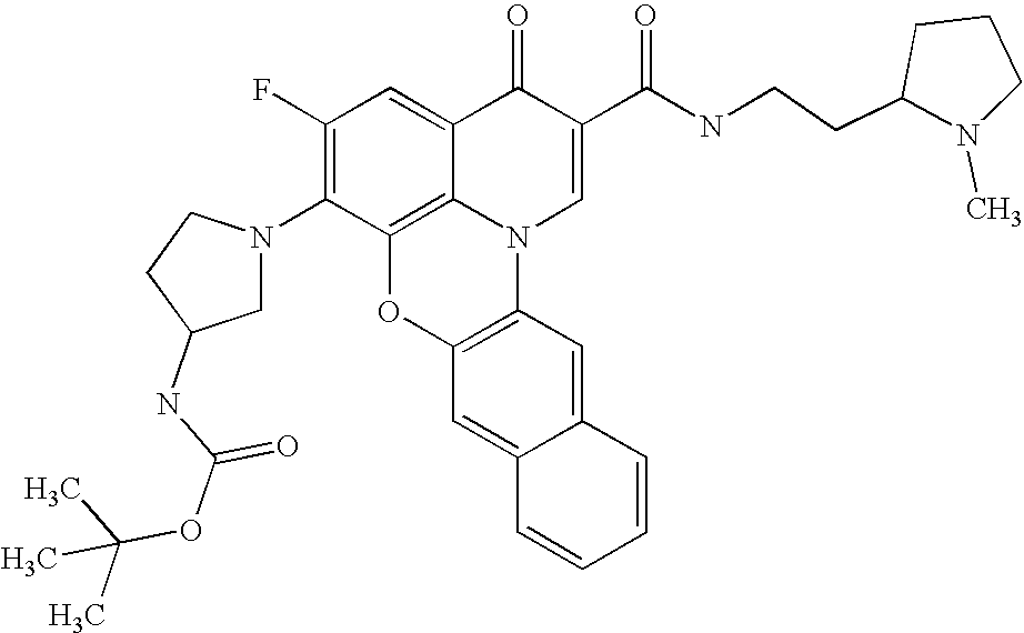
C1(F)=C(N2CC(NC(OC(C)(C)C)=O)CC2)C2=C3C(=C1)C(=O)C(C(NCCC1N(C)CCC1)=O)=CN3C1=C(O2)C=C2C(=C1)C=CC=C2
